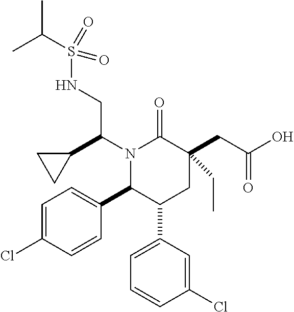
N1(C(C2CC2)CNS(C(C)C)(=O)=O)C(C2=CC=C(Cl)C=C2)C(C2=CC=CC(Cl)=C2)CC(CC(O)=O)(CC)C1=O
